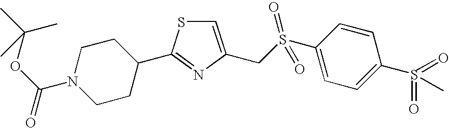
C1=C(CS(C2=CC=C(S(=O)(=O)C)C=C2)(=O)=O)N=C(C2CCN(C(OC(C)(C)C)=O)CC2)S1
